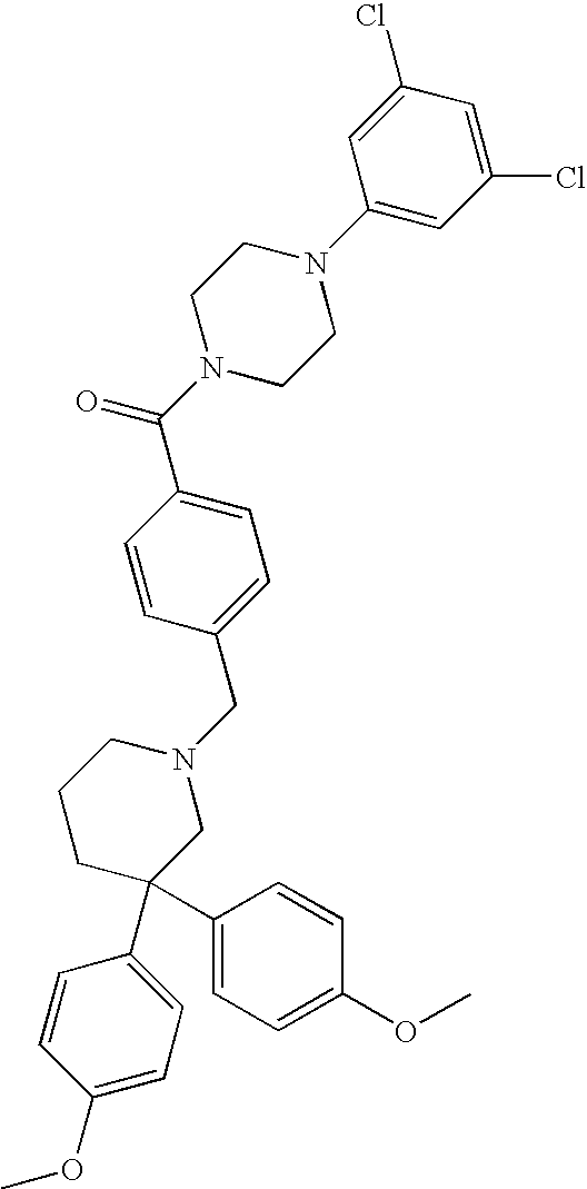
C1=C(C(N2CCN(C3=CC(Cl)=CC(Cl)=C3)CC2)=O)C=CC(CN2CCCC(C3=CC=C(OC)C=C3)(C3=CC=C(OC)C=C3)C2)=C1
